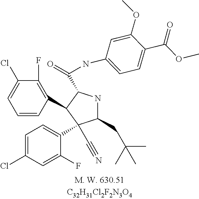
C1(CC(C)(C)C)NC(C(=O)NC2=CC=C(C(OC)=O)C(OC)=C2)C(C2=C(F)C(Cl)=CC=C2)C1(C1=CC=C(Cl)C=C1F)C#N
